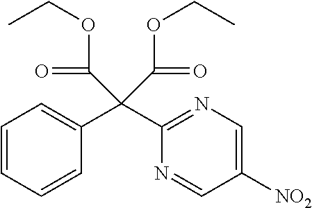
C1(C(C2=NC=C([NO2])C=N2)(C(OCC)=O)C(OCC)=O)=CC=CC=C1
